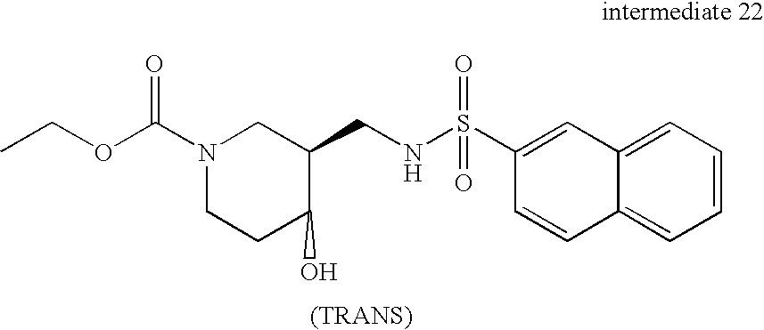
CCOC(N1CCC(O)C(CNS(=O)(=O)C2=CC3=CC=CC=C3C=C2)C1)=O
